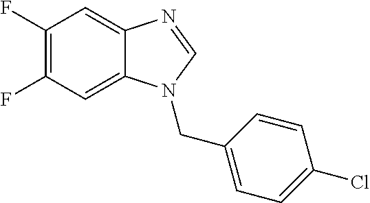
C1(F)=C(F)C=C2C(=C1)N=CN2CC1=CC=C(Cl)C=C1
